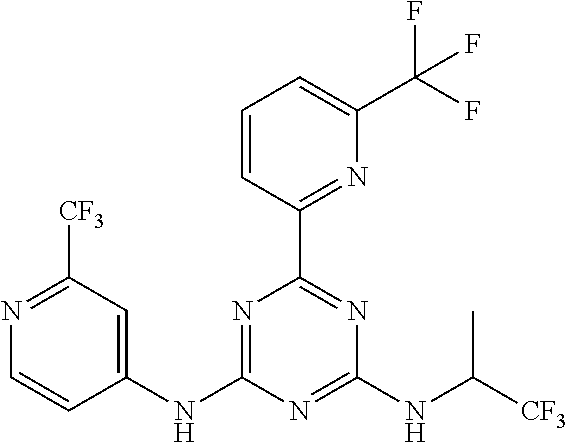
N1=C(NC2=CC([CF3])=NC=C2)N=C(NC([CF3])C)N=C1C1=NC(C(F)(F)F)=CC=C1
